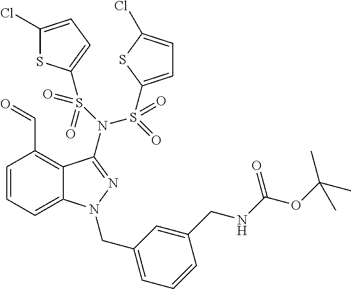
C1=CC=C2C(=C1C=O)C(N(S(=O)(=O)C1=CC=C(Cl)S1)S(=O)(=O)C1=CC=C(Cl)S1)=NN2CC1=CC=CC(CNC(OC(C)(C)C)=O)=C1
